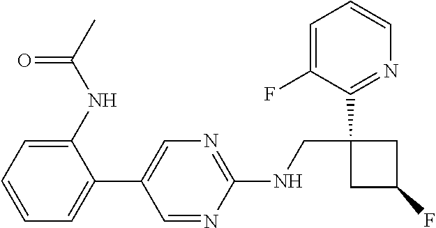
C1(C2=CN=C(NCC3(C4=NC=CC=C4F)CC(F)C3)N=C2)=CC=CC=C1NC(C)=O
